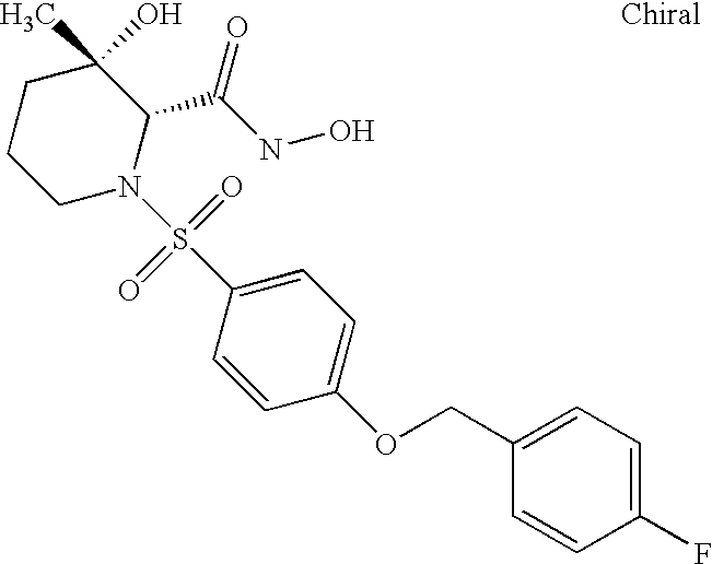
C1CCN(S(C2=CC=C(OCC3=CC=C(F)C=C3)C=C2)(=O)=O)C(C(NO)=O)C1(C)O
